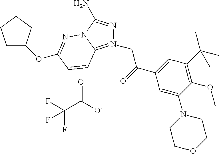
C(C1=CC(C(C)(C)C)=C(OC)C(N2CCOCC2)=C1)(=O)C[N+]1=C2N(C(N)=N1)N=C(OC1CCCC1)C=C2.FC(C([O-])=O)(F)F
